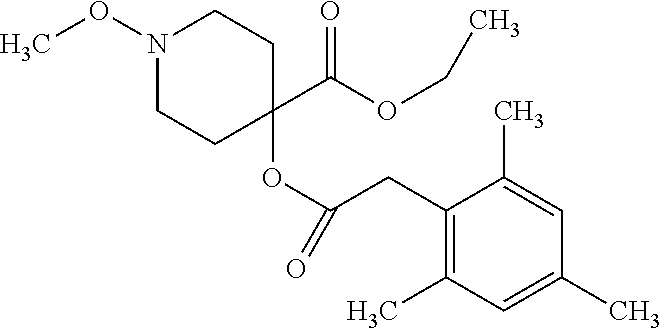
C1(CC(OC2(C(=O)OCC)CCN(OC)CC2)=O)=C(C)C=C(C)C=C1C
